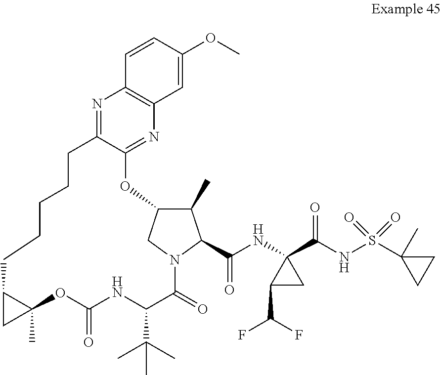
N1=C2C(=NC3=C1C=CC(OC)=C3)OC1C(C)C(C(NC3(C(NS(C4(C)CC4)(=O)=O)=O)C(C(F)F)C3)=O)N(C(=O)C(C(C)(C)C)NC(=O)OC3(C)C(CCCCC2)C3)C1
